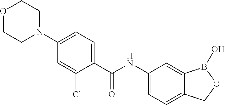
C1(NC(C2=CC=C(N3CCOCC3)C=C2Cl)=O)=CC=C2C(=C1)B(O)OC2
